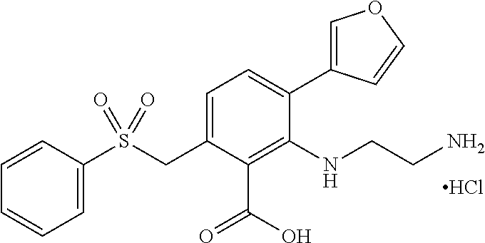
C1=C(C2=CC=C(CS(C3=CC=CC=C3)(=O)=O)C(C(O)=O)=C2NCCN)C=CO1.Cl
